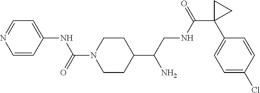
C1=CC(NC(N2CCC(C(CNC(C3(C4=CC=C(Cl)C=C4)CC3)=O)N)CC2)=O)=CC=N1
